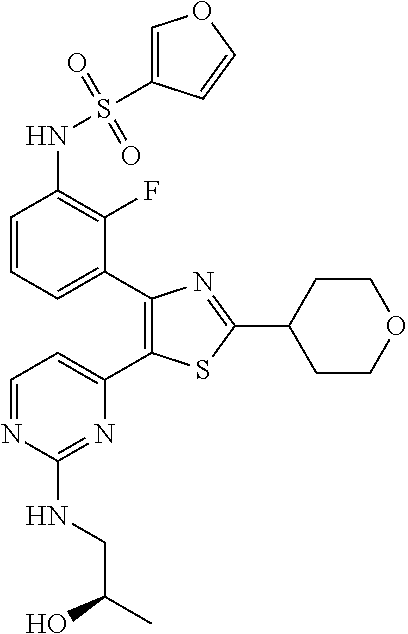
C1=CC=C(C2=C(C3=CC=NC(NCC(C)O)=N3)SC(C3CCOCC3)=N2)C(F)=C1NS(=O)(=O)C1=COC=C1
